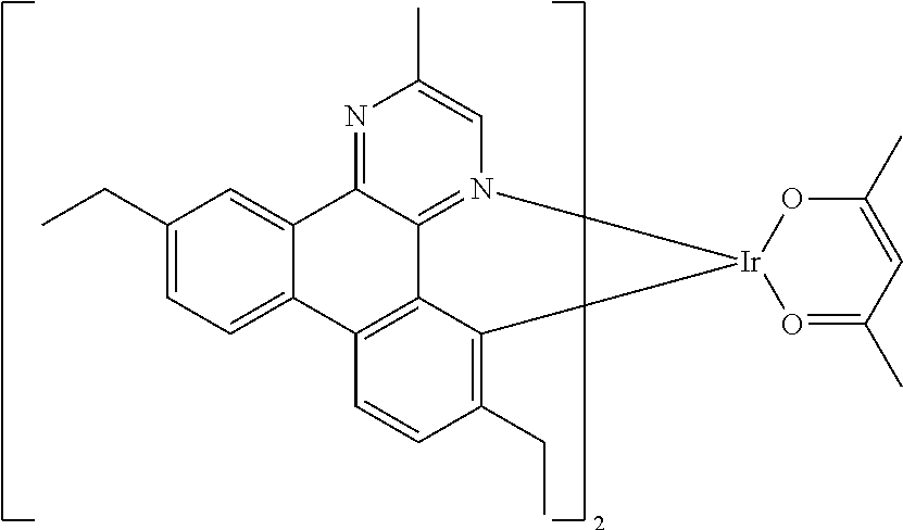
C12=CC(CC)=CC=C1C1=C3C4=N(C=C(C)N=C24)[Ir]2(C3=C(CC)C=C1)O=C(C)C=C(C)O2
